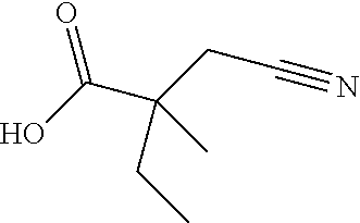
C(C(CC)(CC#N)C)(O)=O
